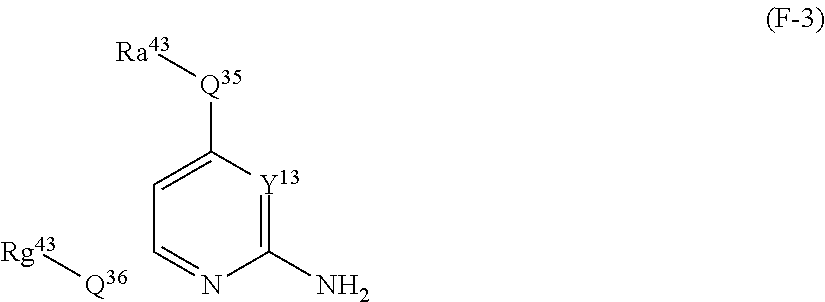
C1(N)=[Y13]C([Q35][Ra43])=CC=N1.[Q36][Rg43]
